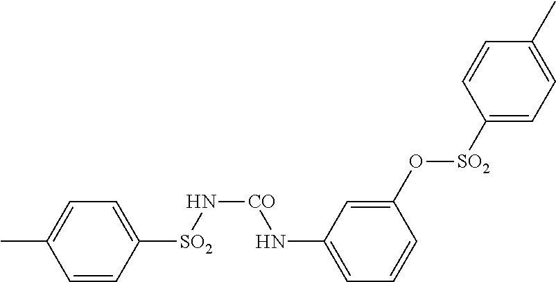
CC1=CC=C([SO2]N[CO]NC2=CC=CC(O[SO2]C3=CC=C(C)C=C3)=C2)C=C1
